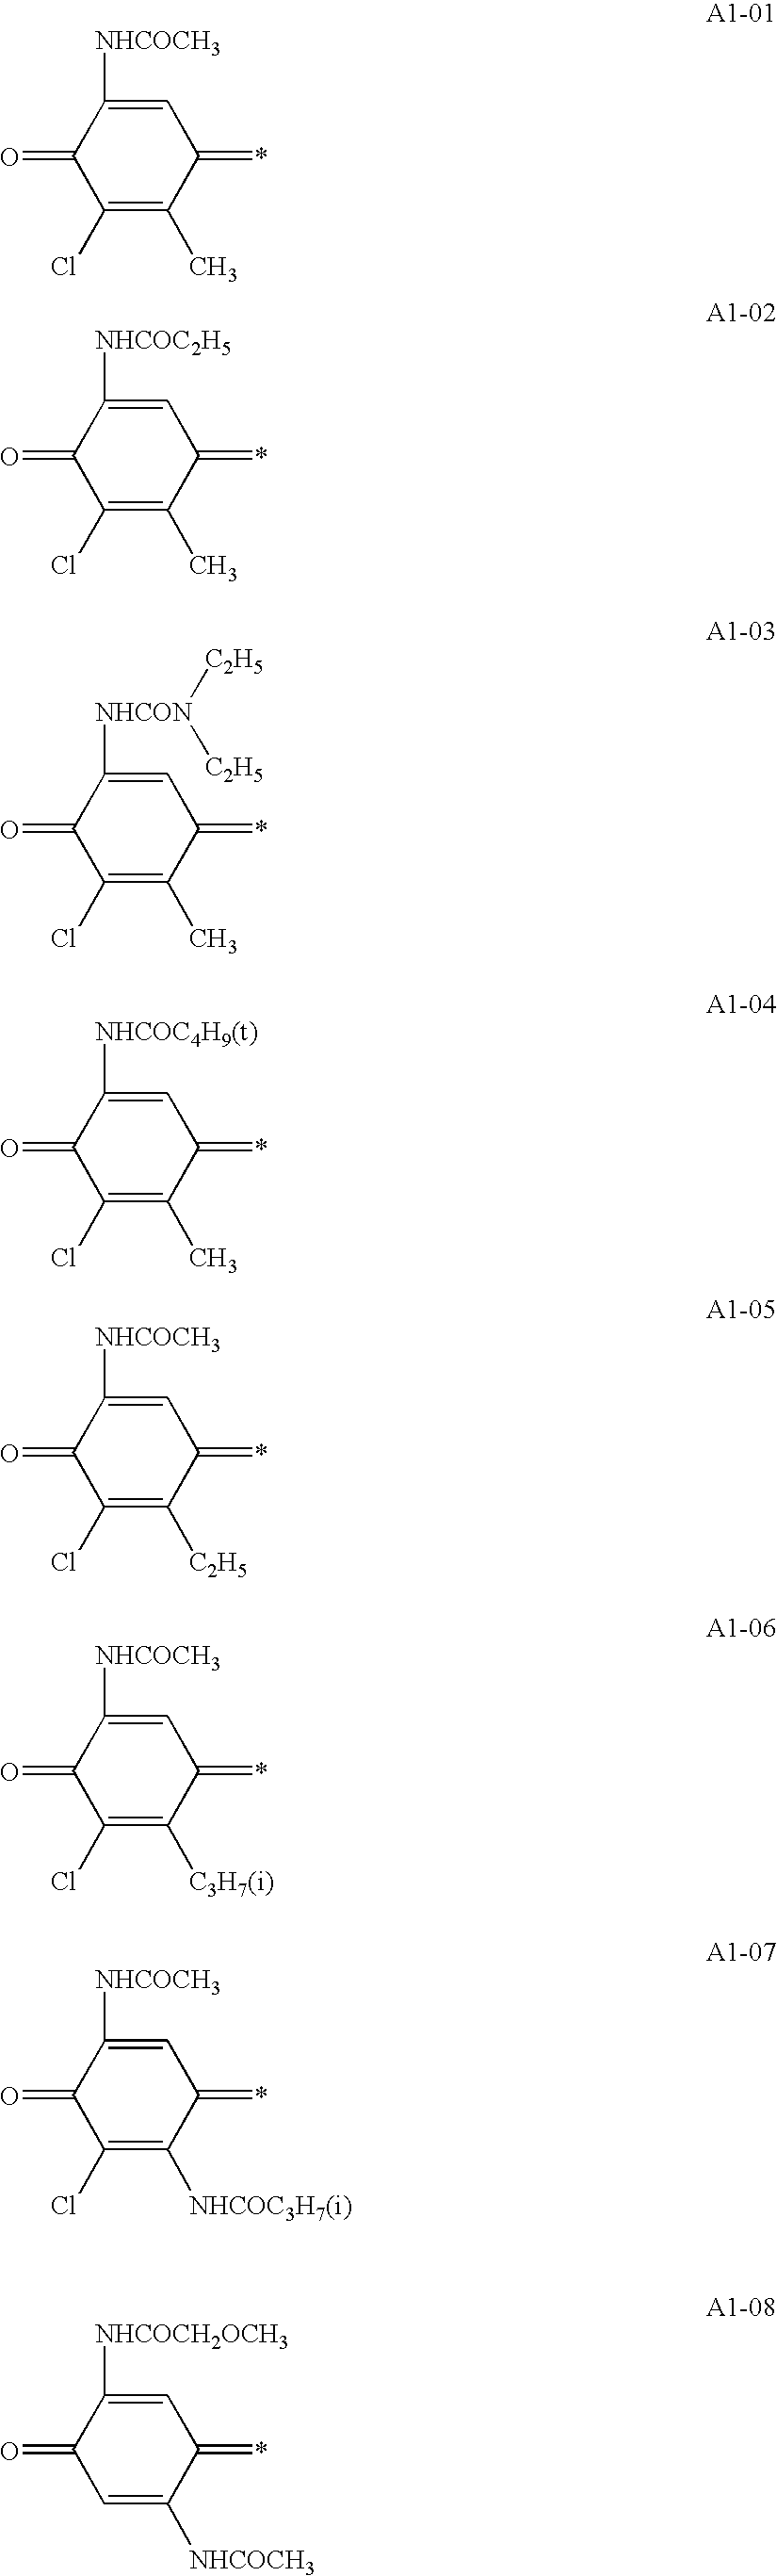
C1=C([NHCOCH3])C(=O)C(Cl)=C(C)C1=*.C1=C([NHCOC2H5])C(=O)C(Cl)=C(C)C1=*.C1=C([NHCON]([C2H5])[C2H5])C(=O)C(Cl)=C(C)C1=*.C1=C([NHCOC4H9(t)])C(=O)C(Cl)=C(C)C1=*.C1=C([NHCOCH3])C(=O)C(Cl)=C([C2H5])C1=*.C1=C([NHCOCH3])C(=O)C(Cl)=C([C3H7(i)])C1=*.C1=C([NHCOCH3])C(=O)C(Cl)=C([NHCOC3H7(i)])C1=*.C1=C([NHCOCH2OCH3])C(=O)C=C([NHCOCH3])C1=*
